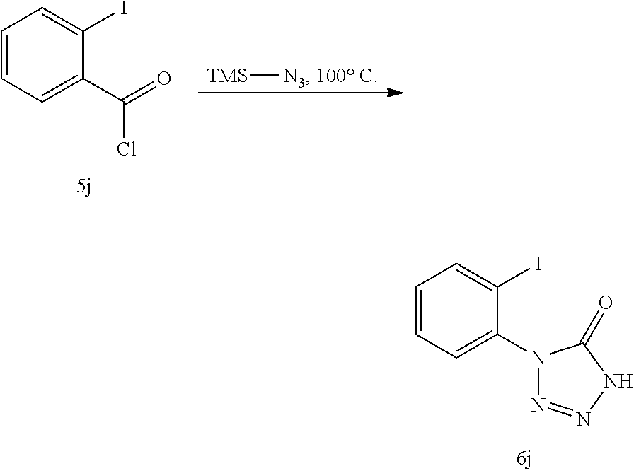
C1=CC=C(N2N=NNC2=O)C(I)=C1.C1=CC=C(C(=O)Cl)C(I)=C1.[TMS][N3].[100 C]
